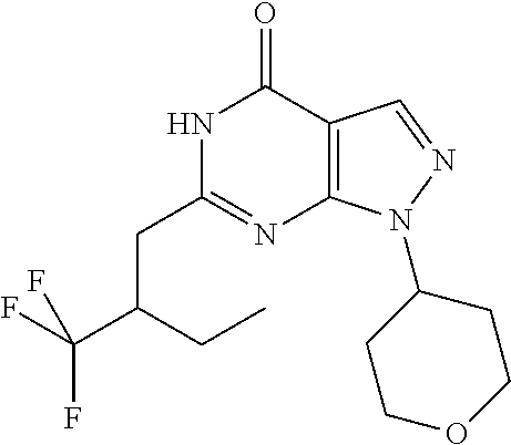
N1C(CC(CC)C(F)(F)F)=NC2=C(C1=O)C=NN2C1CCOCC1
